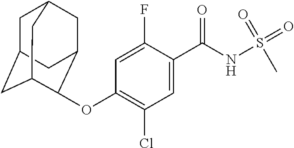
C1=C(F)C(C(NS(C)(=O)=O)=O)=CC(Cl)=C1OC1C2CC3CC(CC1C3)C2
